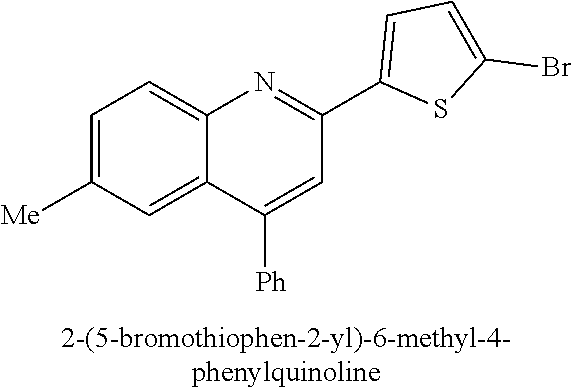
C1=C([Me])C=C2C(=C1)N=C(C1=CC=C(Br)S1)C=C2[Ph]
